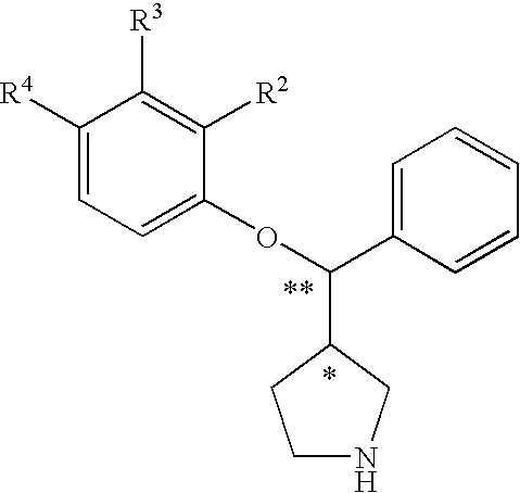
C1([R4])=CC=C(OC(C2=CC=CC=C2)C2CNCC2)C([R2])=C1[R3]
